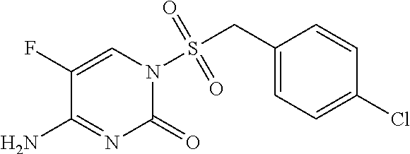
C1(F)=CN(S(CC2=CC=C(Cl)C=C2)(=O)=O)C(=O)N=C1N
